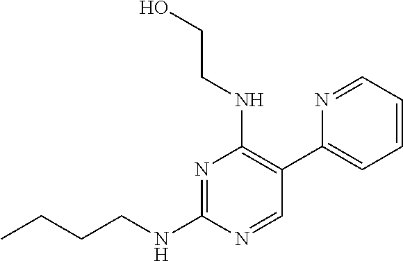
N1=C(NCCCC)N=CC(C2=CC=CC=N2)=C1NCCO
